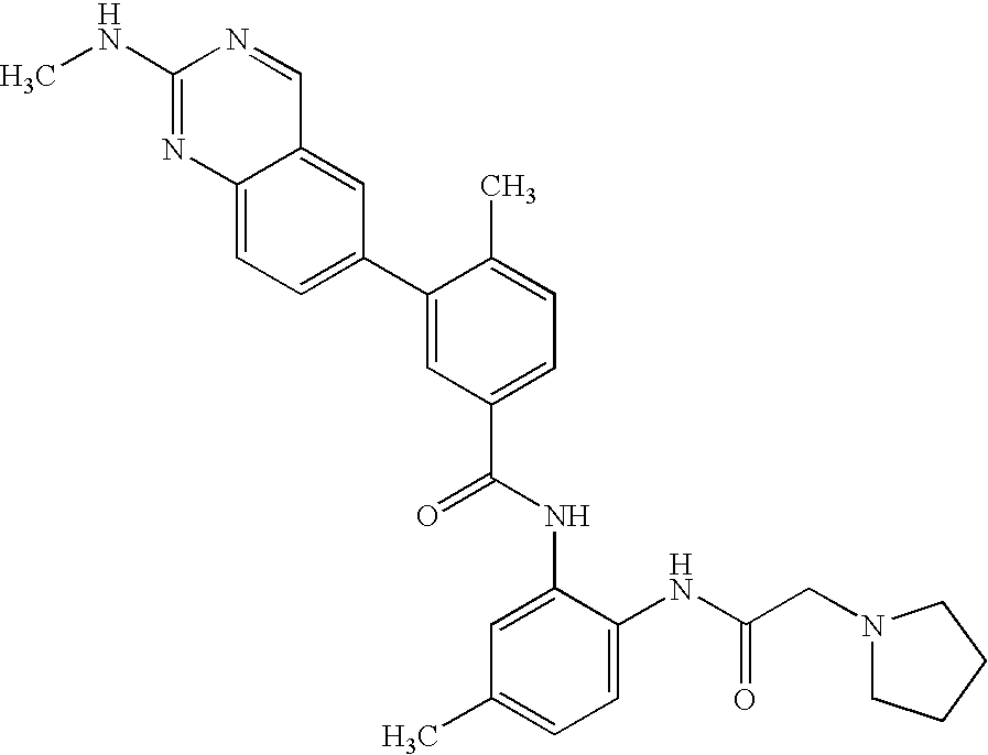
C12=CC=C(C3=CC(C(=O)NC4=CC(C)=CC=C4NC(CN4CCCC4)=O)=CC=C3C)C=C1C=NC(NC)=N2
